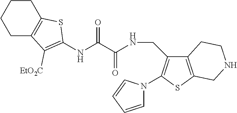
C1CCC2=C(C1)SC(NC(C(NCC1=C(N3C=CC=C3)SC3=C1CCNC3)=O)=O)=C2[EtO2C]
